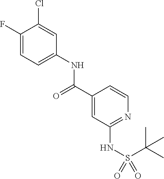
C1(F)=CC=C(NC(C2=CC(NS(=O)(=O)C(C)(C)C)=NC=C2)=O)C=C1Cl
